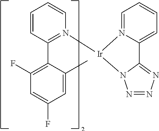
C1=CC(C2=C(F)C=C(F)C=C2C)=N([Ir]2N3=CC=CC=C3C3=NN=NN23)C=C1
